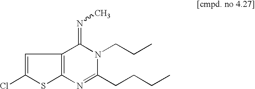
C1=C(Cl)SC2=C1C(=NC)N(CCC)C(CCCC)=N2
